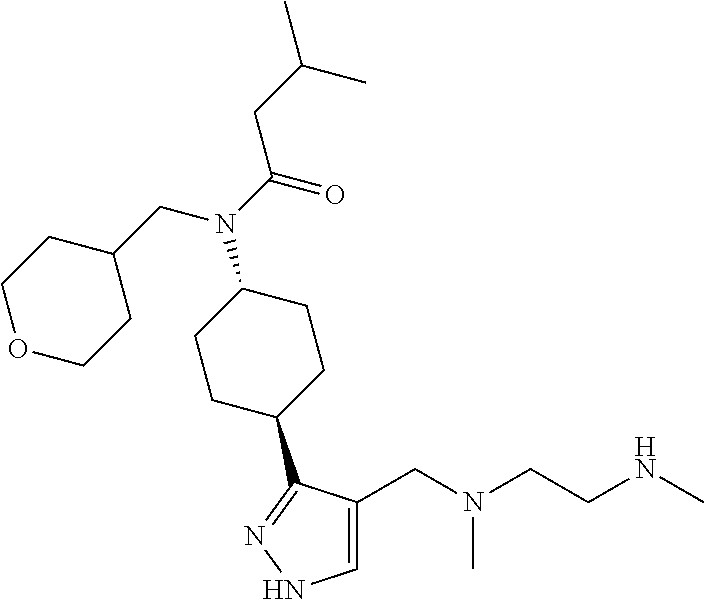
C1=C(CN(CCNC)C)C(C2CCC(N(CC3CCOCC3)C(CC(C)C)=O)CC2)=NN1
